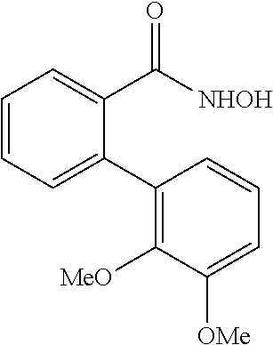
C1=CC=C(C2=C([MeO])C([OMe])=CC=C2)C(C(=O)[NHOH])=C1
